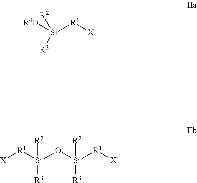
[R4O][Si]([R1][X])([R2])[R3].[X][R1][Si](O[Si]([R1][X])([R2])[R3])([R2])[R3]
